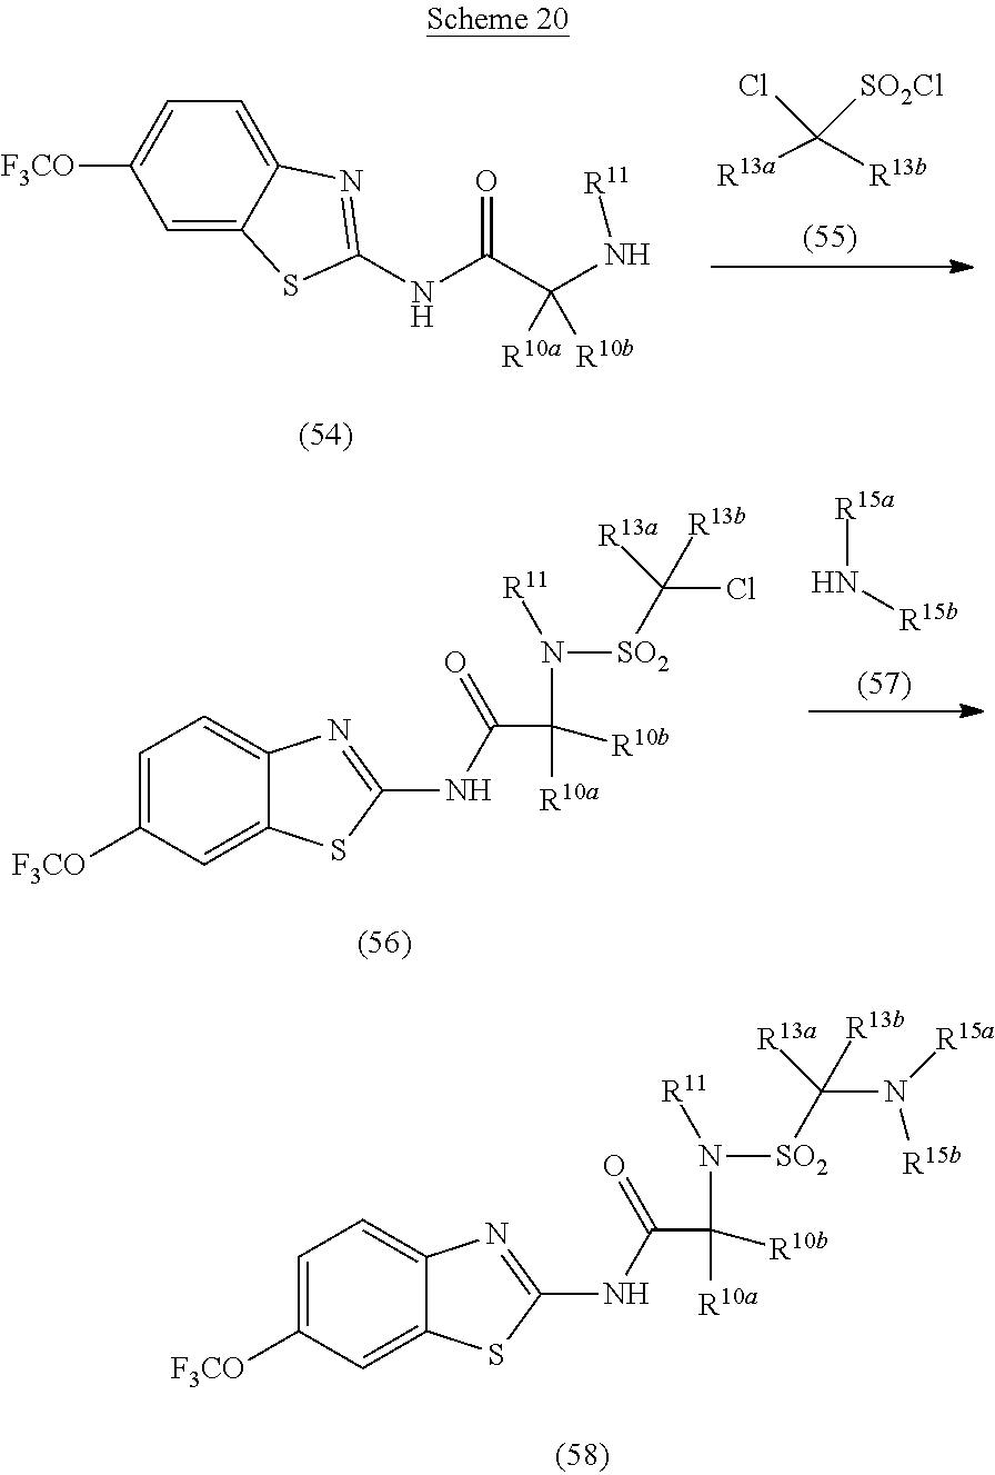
C1=C2C(=CC=C1[F3CO])N=C(NC(C([R10a])([R10b])N[R11])=O)S2.[R13a]C([R13b])(Cl)[SO2Cl].C1=C([F3CO])C=C2C(=C1)N=C(NC(C(N([R11])[SO2]C([R13a])([R13b])Cl)([R10b])[R10a])=O)S2.[R15a]N[R15b].C1=C([F3CO])C=C2C(=C1)N=C(NC(C(N([R11])[SO2]C([R13a])([R13b])N([R15a])[R15b])([R10b])[R10a])=O)S2
